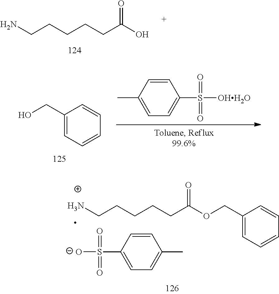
NCCCCCC(O)=O.C1=CC(C)=CC=C1S([OHH2O])(=O)=O.C1(CO)=CC=CC=C1.C1=CC(C)=CC=C1S([O-])(=O)=O.C1(COC(CCCCCN)=O)=CC=CC=C1
